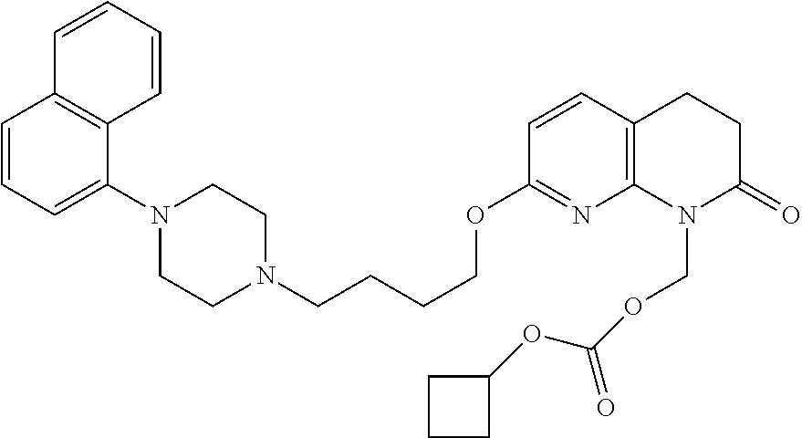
C1=CC=C(N2CCN(CCCCOC3=NC4=C(C=C3)CCC(=O)N4COC(OC3CCC3)=O)CC2)C2=C1C=CC=C2
